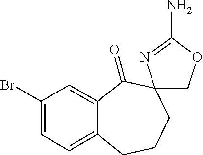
C1(Br)=CC=C2C(=C1)C(=O)C1(CCC2)COC(N)=N1
